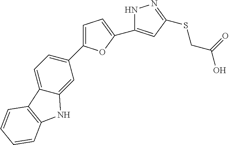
C1=C(C2=CC=C3C(=C2)NC2=C3C=CC=C2)OC(C2=CC(SCC(O)=O)=NN2)=C1
